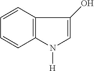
C1=CC2=C(C=C1)C(O)=CN2[H]
